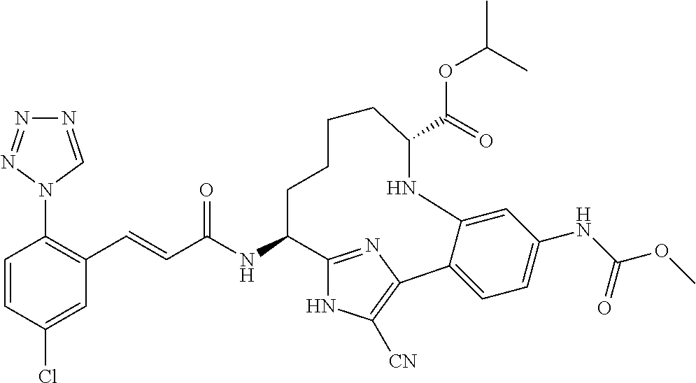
C(C(NC1C2=NC(=C([CN])N2)C2=CC=C(NC(OC)=O)C=C2NC(C(=O)OC(C)C)CCCC1)=O)=CC1=C(N2C=NN=N2)C=CC(Cl)=C1
